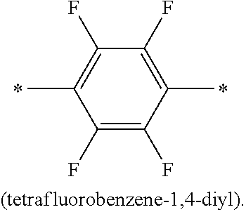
C1(C)=C(F)C(F)=C(C)C(F)=C1F
